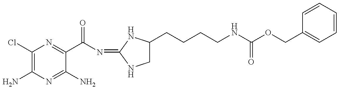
C1(Cl)=C(N)N=C(N)C(C(N=C2NC(CCCCNC(OCC3=CC=CC=C3)=O)CN2)=O)=N1
